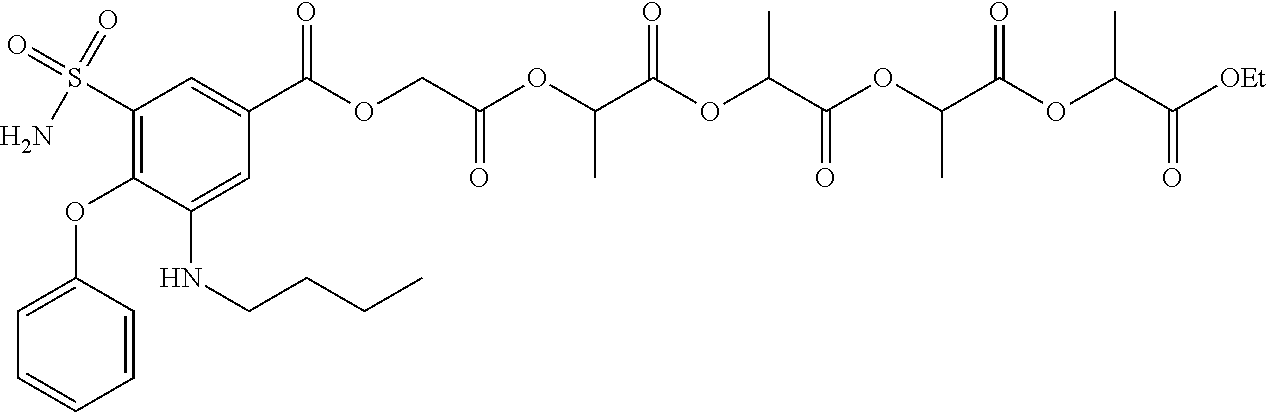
O(C1=C(S(=O)(N)=O)C=C(C(OCC(OC(C(OC(C(OC(C(OC(C([OEt])=O)C)=O)C)=O)C)=O)C)=O)=O)C=C1NCCCC)C1=CC=CC=C1
